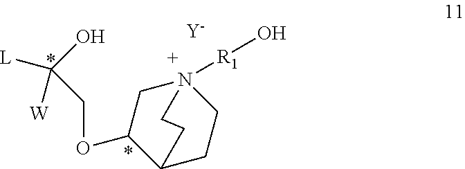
[Y].O[R1]N12CC(OCC([W])([L])O)C(CC1)CC2
